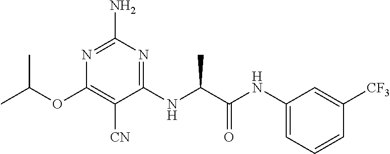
N1=C(N)N=C(NC(C(NC2=CC=CC([CF3])=C2)=O)C)C([CN])=C1OC(C)C
